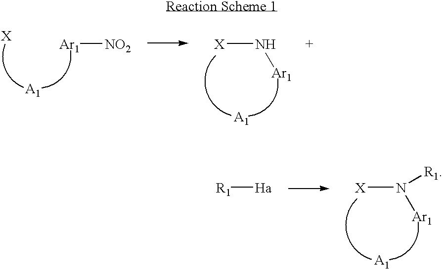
[R1][Ha].[X]N([Ar1])[R1].[A1].[Ar1][NO2].[A1].[X].[X]N[Ar1].[A1]
